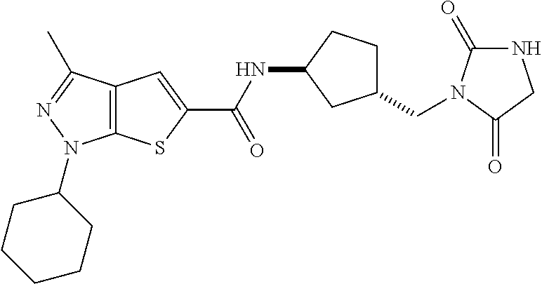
C12=C(C(C)=NN1C1CCCCC1)C=C(C(NC1CCC(CN3C(=O)NCC3=O)C1)=O)S2
